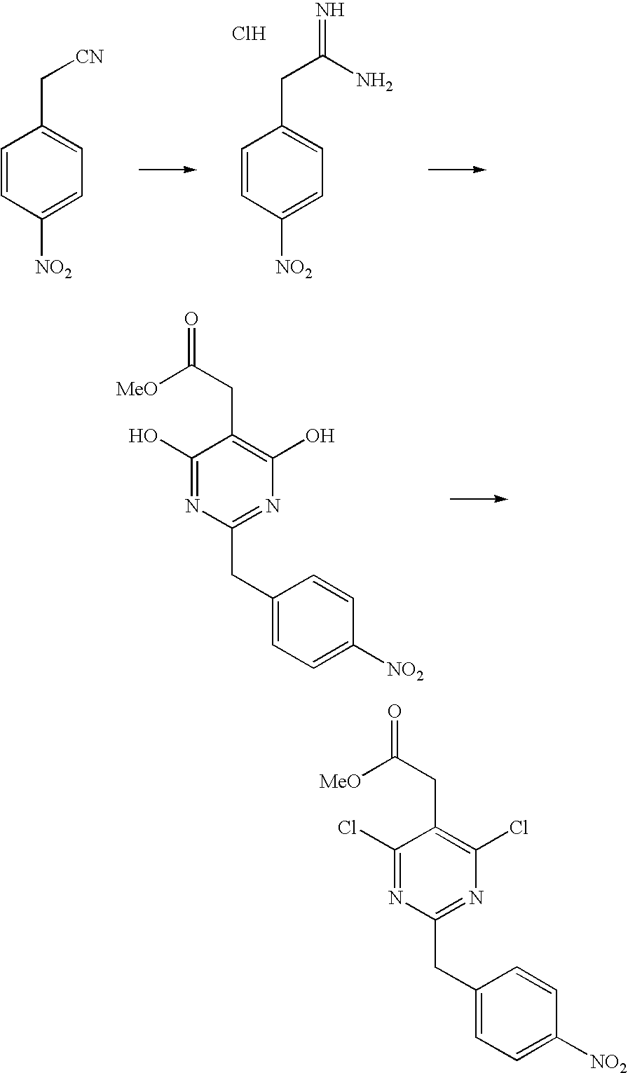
C1=CC([NO2])=CC=C1CC(=N)N.Cl.C1=CC([NO2])=CC=C1C[CN].C1(O)=NC(CC2=CC=C([NO2])C=C2)=NC(O)=C1CC([MeO])=O.C1(Cl)=NC(CC2=CC=C([NO2])C=C2)=NC(Cl)=C1CC([MeO])=O
